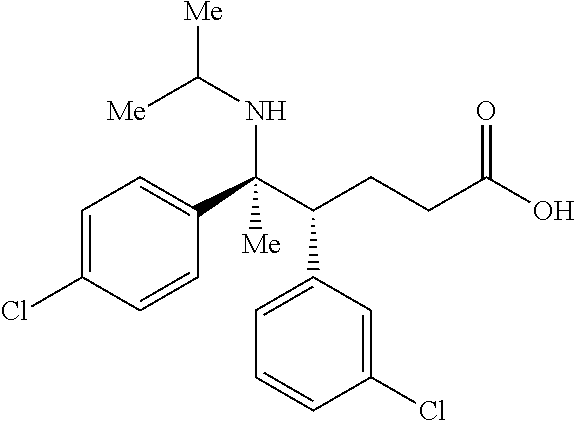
N(C(C(CCC(O)=O)C1=CC=CC(Cl)=C1)(C1=CC=C(Cl)C=C1)[Me])C([Me])[Me]
